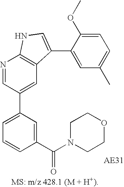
C1=C(C2=CC3=C(N=C2)NC=C3C2=CC(C)=CC=C2OC)C=C(C(=O)N2CCOCC2)C=C1
